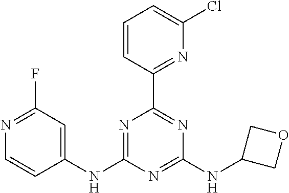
C1(NC2=NC(C3=NC(Cl)=CC=C3)=NC(NC3COC3)=N2)=CC(F)=NC=C1
